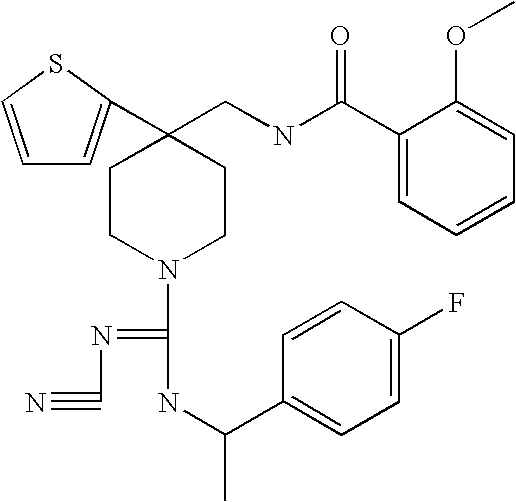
C1=CSC(C2(CNC(C3=CC=CC=C3OC)=O)CCN(C(=NC#N)NC(C3=CC=C(F)C=C3)C)CC2)=C1
